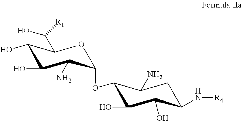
O1C(OC2C(N)CC(N[R4])C(O)C2O)C(N)C(O)C(O)C1C([R1])O
